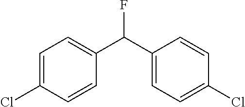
C1=C(Cl)C=CC(C(C2=CC=C(Cl)C=C2)F)=C1
